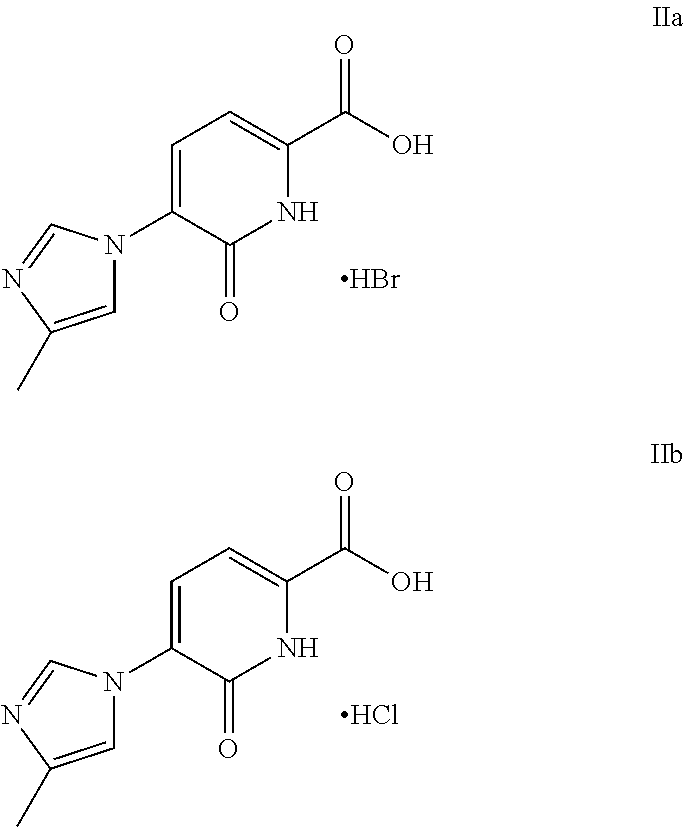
C1=C(N2C=C(C)N=C2)C(=O)NC(C(O)=O)=C1.Br.C1=C(N2C=C(C)N=C2)C(=O)NC(C(O)=O)=C1.Cl
